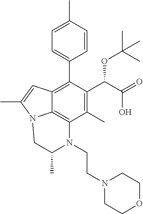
C1=C(C)C=CC(C2=C3C4=C(C(C)=C2C(C(O)=O)OC(C)(C)C)N(CCN2CCOCC2)C(C)CN4C(C)=C3)=C1
